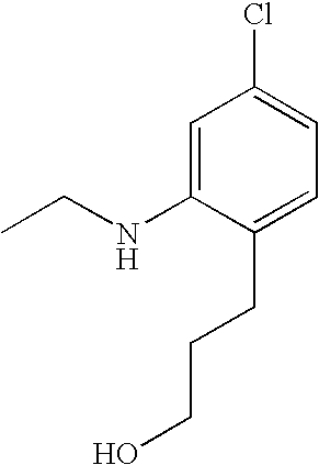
C1=C(NCC)C(CCCO)=CC=C1Cl
